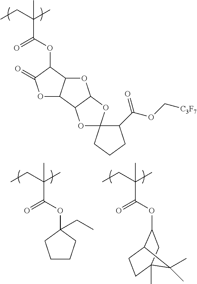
C(C(C)(C(OC1C(=O)OC2C1OC1C2OC2(O1)C(C(OC[C3F7])=O)CCC2)=O)C)C.C(C(C)(C(OC1(CC)CCCC1)=O)C)C.C(C(C)(C(OC1C2CCC(C)(C1)C2(C)C)=O)C)C
